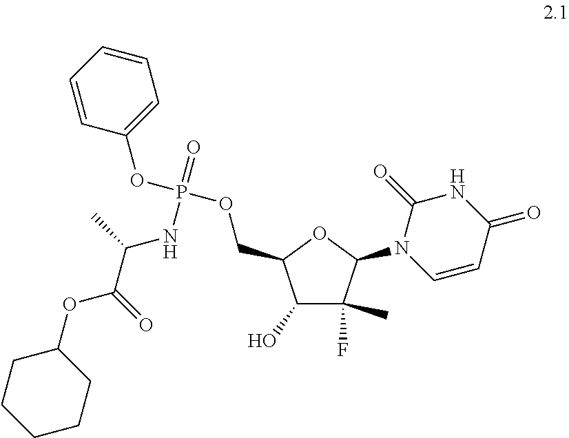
C1(OC(C(NP(=O)(OC2=CC=CC=C2)OCC2C(O)C(F)(C)C(N3C=CC(=O)NC3=O)O2)C)=O)CCCCC1
